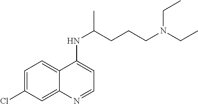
C1=C(Cl)C=C2C(=C1)C(NC(C)CCCN(CC)CC)=CC=N2
